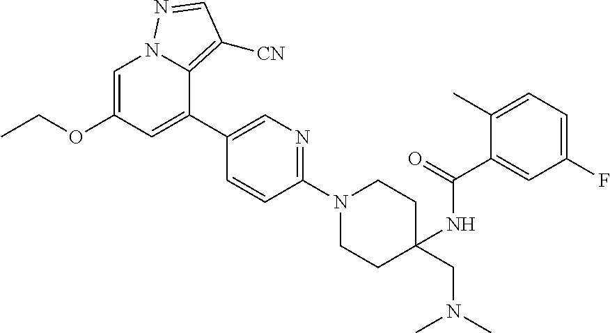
C12=C([CN])C=NN1C=C(OCC)C=C2C1=CN=C(N2CCC(NC(C3=CC(F)=CC=C3C)=O)(CN(C)C)CC2)C=C1
